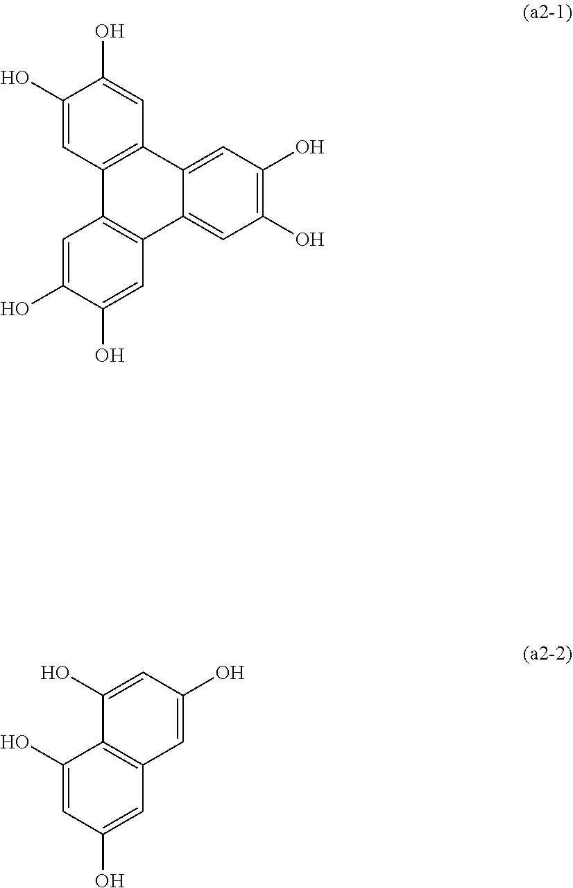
C1(O)=CC2=C(C=C1O)C1=CC(O)=C(O)C=C1C1=C2C=C(O)C(O)=C1.C1(O)=CC(O)=CC2=C1C(O)=CC(O)=C2
